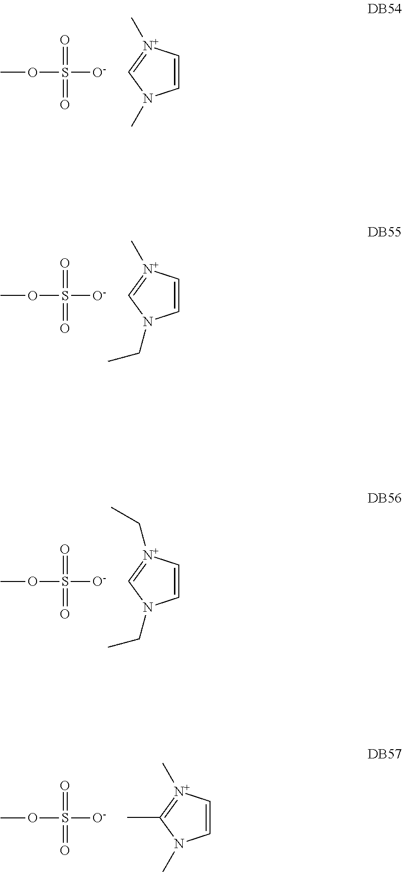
O(S([O-])(=O)=O)C.C1=C[N+](C)=CN1C.O(S([O-])(=O)=O)C.C1=C[N+](C)=CN1CC.O(S([O-])(=O)=O)C.C1=C[N+](CC)=CN1CC.O(S([O-])(=O)=O)C.C1=C[N+](C)=C(C)N1C
